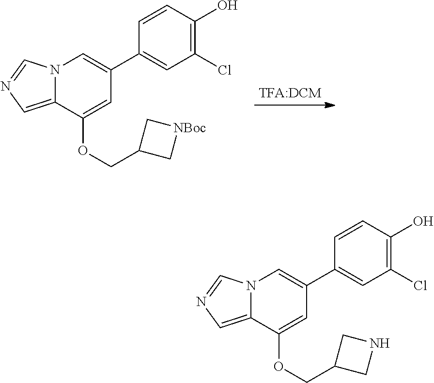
N12C(=CN=C1)C(OCC1C[NBoc]C1)=CC(C1=CC(Cl)=C(O)C=C1)=C2.N12C(=CN=C1)C(OCC1CNC1)=CC(C1=CC(Cl)=C(O)C=C1)=C2
